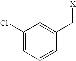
C1(Cl)=CC=CC(C[X])=C1
